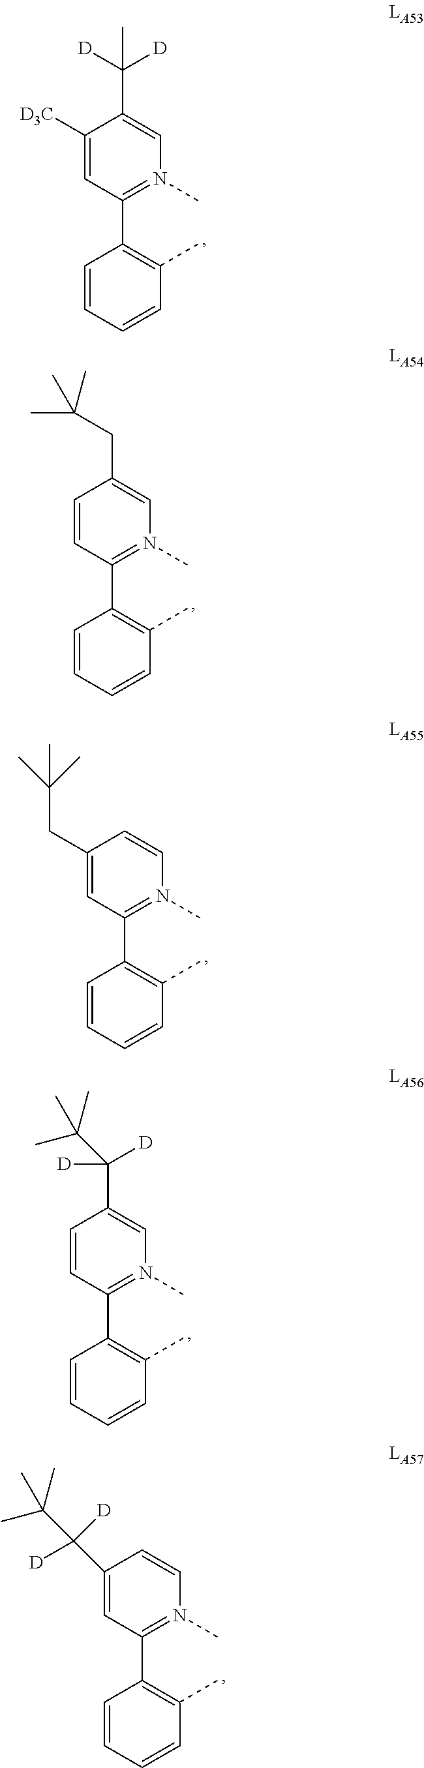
C1(C2=C(C)C=CC=C2)=N(C)C=C(CC(C)(C)C)C=C1.C1(C2=C(C)C=CC=C2)=N(C)C=CC(CC(C)(C)C)=C1.C1(C2=C(C)C=CC=C2)=N(C)C=C(C([D])([D])C(C)(C)C)C=C1.C1(C2=C(C)C=CC=C2)=N(C)C=CC(C(C(C)(C)C)([D])[D])=C1.C1(C2=C(C)C=CC=C2)=N(C)C=C(C([D])([D])C)C([D3C])=C1
